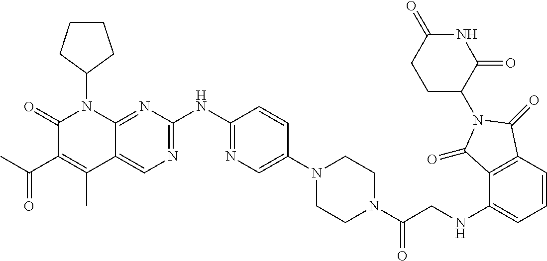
C1(=O)C(C(C)=O)=C(C)C2=CN=C(NC3=NC=C(N4CCN(C(=O)CNC5=CC=CC6=C5C(=O)N(C5C(=O)NC(=O)CC5)C6=O)CC4)C=C3)N=C2N1C1CCCC1
